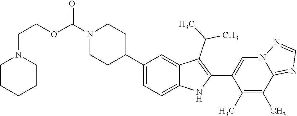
N1(C(OCCN2CCCCC2)=O)CCC(C2=CC=C3C(=C2)C(C(C)C)=C(C2=CN4C(=NC=N4)C(C)=C2C)N3)CC1
